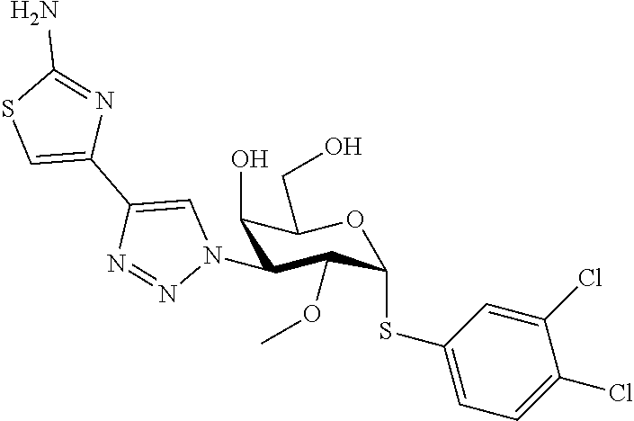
C1(O)C(N2C=C(C3=CSC(N)=N3)N=N2)C(OC)C(SC2=CC=C(Cl)C(Cl)=C2)OC1CO
